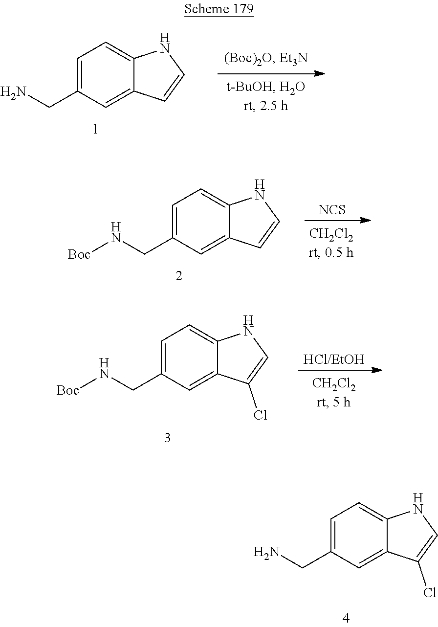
C1=C(CN)C=C2C(=C1)NC=C2.C1=C(CN[Boc])C=C2C(=C1)NC=C2.[NCS].C1=C(CN[Boc])C=C2C(=C1)NC=C2Cl.[HCl/EtOH].C1=C(CN)C=C2C(=C1)NC=C2Cl
